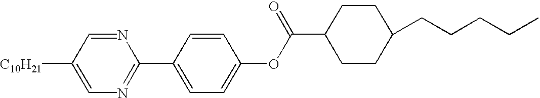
[C10H21]C1=CN=C(C2=CC=C(OC(C3CCC(CCCCC)CC3)=O)C=C2)N=C1
